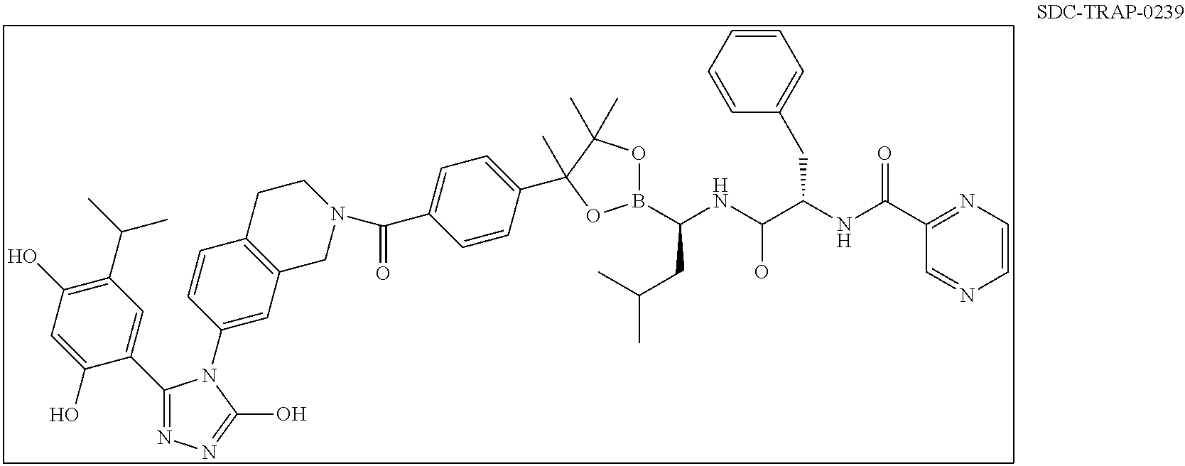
C(C1=CC=C(C2(C)C(C)(C)OB(C(NC(C(NC(C3=NC=CN=C3)=O)CC3=CC=CC=C3)O)CC(C)C)O2)C=C1)(=O)N1CCC2=C(C1)C=C(N1C(C3=CC(C(C)C)=C(O)C=C3O)=NN=C1O)C=C2
